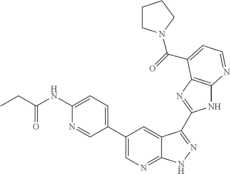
C1(C2=CN=C3C(=C2)C(C2=NC4=C(N2)N=CC=C4C(=O)N2CCCC2)=NN3)=CC=C(NC(CC)=O)N=C1
